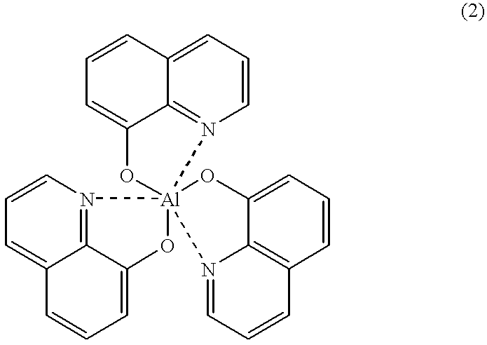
C1=CC2=CC=CN3=C2C(=C1)O[Al]312(N3=C4C(=CC=CC4=CC=C3)O1)OC1=CC=CC3=C1N2=CC=C3
